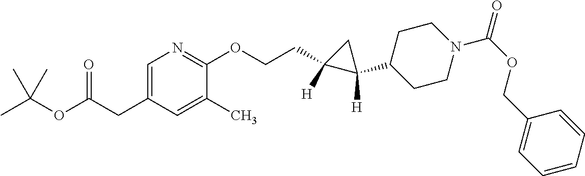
C1(CCOC2=NC=C(CC(OC(C)(C)C)=O)C=C2C)([H])C(C2CCN(C(OCC3=CC=CC=C3)=O)CC2)([H])C1
